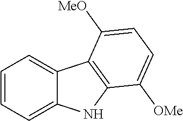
C1=CC=C2C(=C1)C1=C(N2)C([OMe])=CC=C1[MeO]
